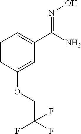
O(C1=CC(C(=NO)N)=CC=C1)CC(F)(F)F
